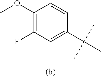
C1(OC)=C(F)C=C(C(C)(C)C)C=C1
